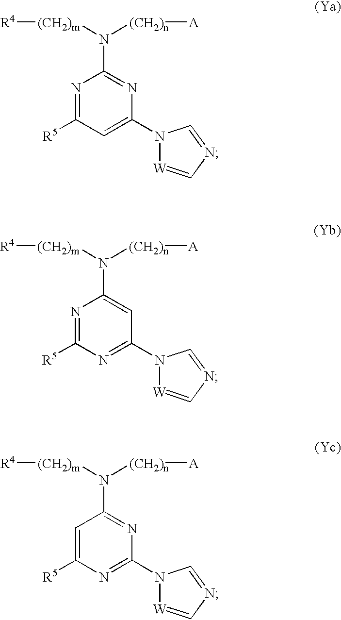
N1=C([R5])C=C(N2[W]=CN=C2)N=C1N([(CH2)n][A])[(CH2)m][R4].N1=C([R5])N=C(N2[W]=CN=C2)C=C1N([(CH2)n][A])[(CH2)m][R4].C1=C([R5])N=C(N2[W]=CN=C2)N=C1N([(CH2)n][A])[(CH2)m][R4]
